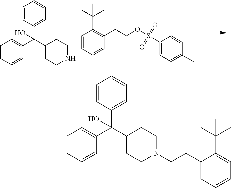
C1=CC=CC(CCOS(C2=CC=C(C)C=C2)(=O)=O)=C1C(C)(C)C.C1=CC=CC(C(C2CCNCC2)(C2=CC=CC=C2)O)=C1.C1=CC=CC(C(C2CCN(CCC3=CC=CC=C3C(C)(C)C)CC2)(C2=CC=CC=C2)O)=C1
